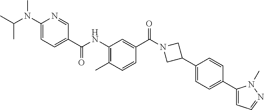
C1(N(C(C)C)C)=CC=C(C(NC2=C(C)C=CC(C(N3CC(C4=CC=C(C5=CC=NN5C)C=C4)C3)=O)=C2)=O)C=N1
